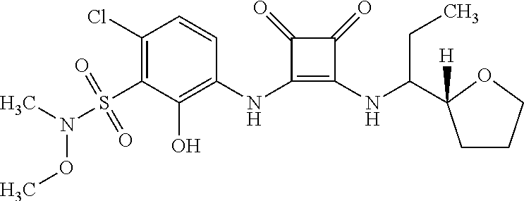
C1(Cl)=C(S(N(C)OC)(=O)=O)C(O)=C(NC2=C(NC(CC)C3([H])CCCO3)C(=O)C2=O)C=C1
